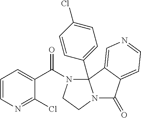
N1=C(Cl)C(C(N2CCN3C(=O)C4=CC=NC=C4C23C2=CC=C(Cl)C=C2)=O)=CC=C1
